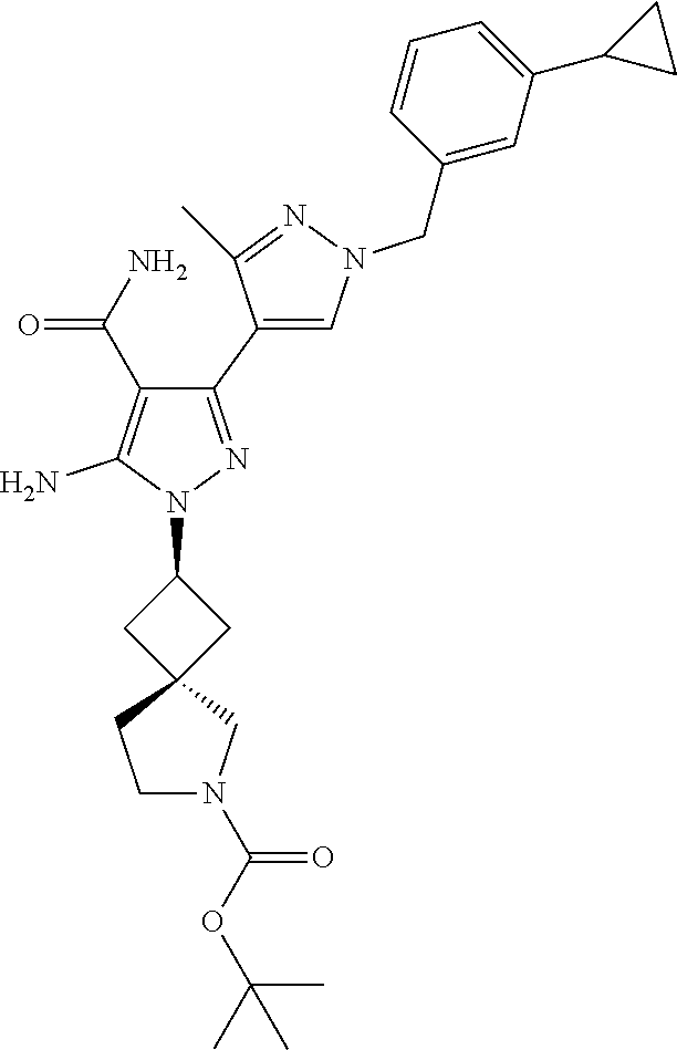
C1(C2=CN(CC3=CC(C4CC4)=CC=C3)N=C2C)=NN(C2CC3(C2)CCN(C(OC(C)(C)C)=O)C3)C(N)=C1C(N)=O
